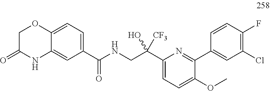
C1(C([CF3])(CNC(=O)C2=CC=C3C(=C2)NC(=O)CO3)O)=CC=C(OC)C(C2=CC(Cl)=C(F)C=C2)=N1
